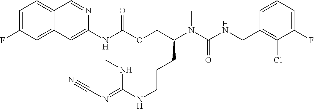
C1=CC(CNC(N(C(COC(NC2=CC3=CC(F)=CC=C3C=N2)=O)CCCNC(=NC#N)NC)C)=O)=C(Cl)C(F)=C1
